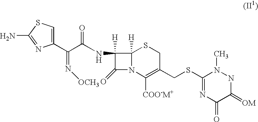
C(C(=N[OCH3])C1=CSC(N)=N1)(=O)NC1([H])C(=O)N2C1([H])SCC(CSC1=NC(=O)C(=[OM])NN1C)=C2[COO-M+]
